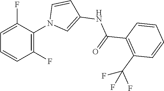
C(NC1=CN(C2=C(F)C=CC=C2F)C=C1)(C1=C(C(F)(F)F)C=CC=C1)=O
